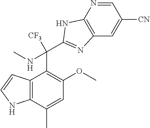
C12=C(C(C)=CC(OC)=C1C(C1=NC3=C(N=CC([CN])=C3)N1)([CF3])NC)NC=C2
